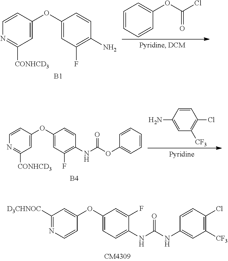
[B1].C1(OC2=CC([CONHCD3])=NC=C2)=CC(F)=C(N)C=C1.C1=CC(OC(Cl)=O)=CC=C1.C1=C(OC2=CC(F)=C(NC(OC3=CC=CC=C3)=O)C=C2)C=CN=C1[CONHCD3].C1=CC(N)=CC([CF3])=C1Cl.[B4].C1(OC2=CC([D3CHNOC])=NC=C2)=CC=C(NC(NC2=CC([CF3])=C(Cl)C=C2)=O)C(F)=C1
